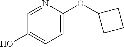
C1=C(OC2CCC2)N=CC(O)=C1
